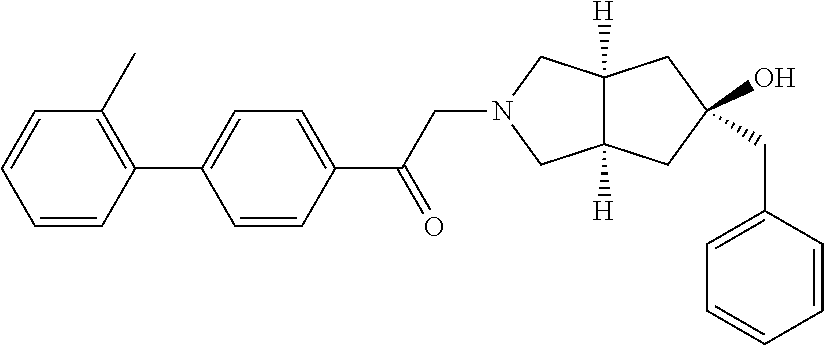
C12([H])C([H])(CC(CC3=CC=CC=C3)(O)C1)CN(CC(C1=CC=C(C3=C(C)C=CC=C3)C=C1)=O)C2
